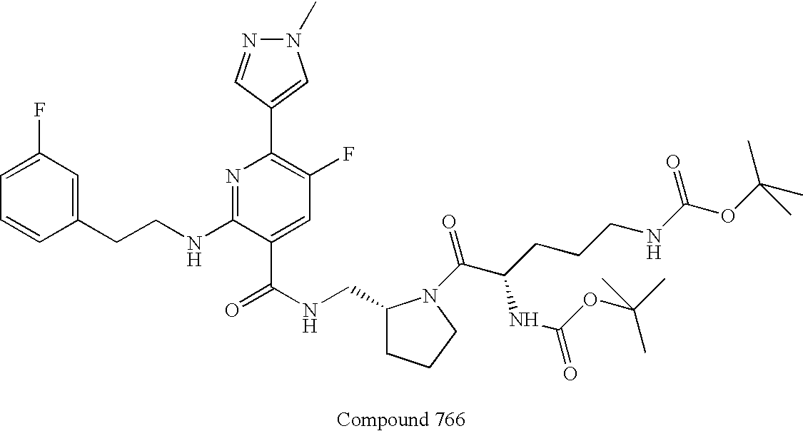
C1=CC(CCNC2=NC(C3=CN(C)N=C3)=C(F)C=C2C(NCC2CCCN2C(C(CCCNC(OC(C)(C)C)=O)NC(OC(C)(C)C)=O)=O)=O)=CC(F)=C1
